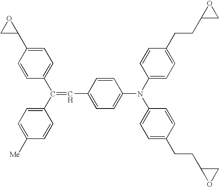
C1=CC(C2OC2)=CC=C1C(C1=CC=C([Me])C=C1)=CC1=CC=C(N(C2=CC=C(CCC3CO3)C=C2)C2=CC=C(CCC3OC3)C=C2)C=C1
